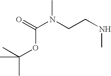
O=C(N(CCNC)C)OC(C)(C)C
